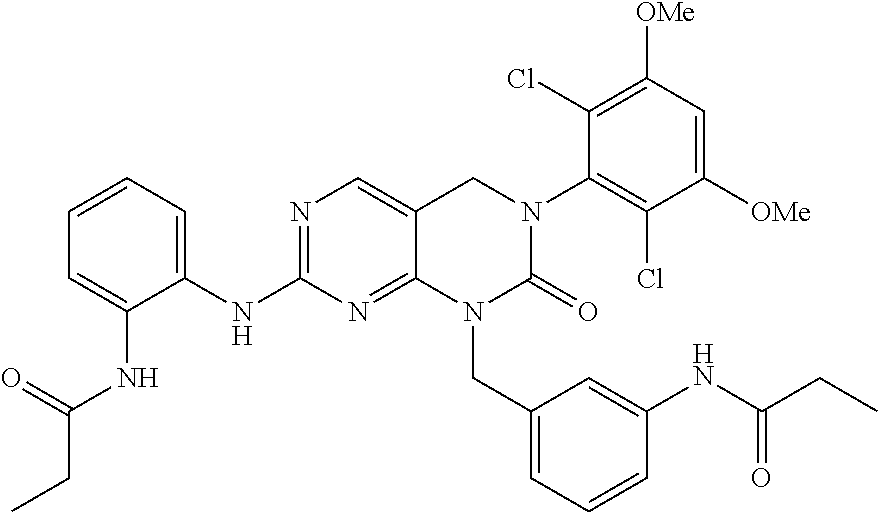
C1([OMe])=CC([OMe])=C(Cl)C(N2C(=O)N(CC3=CC=CC(NC(CC)=O)=C3)C3=NC(NC4=CC=CC=C4NC(CC)=O)=NC=C3C2)=C1Cl
